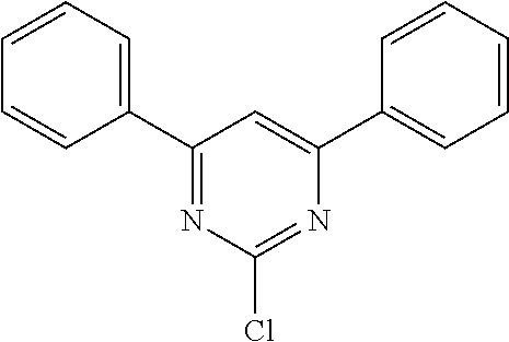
C1(C2=CC=CC=C2)=NC(Cl)=NC(C2=CC=CC=C2)=C1
